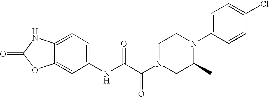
O=C1OC2=CC(NC(C(=O)N3CC(C)N(C4=CC=C(Cl)C=C4)CC3)=O)=CC=C2N1
